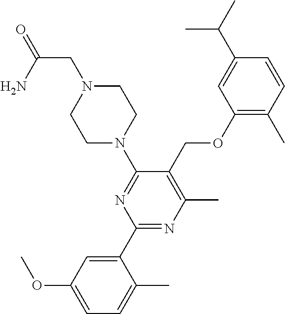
C1(OCC2=C(C)N=C(C3=CC(OC)=CC=C3C)N=C2N2CCN(CC(=O)N)CC2)=C(C)C=CC(C(C)C)=C1
